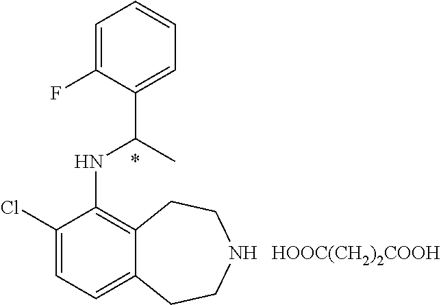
C1(Cl)=CC=C2C(=C1NC(C1=CC=CC=C1F)C)CCNCC2.[HOOC(CH2)2COOH]
